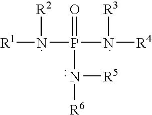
[R1]N(P(N([R4])[R3])(=O)N([R5])[R6])[R2]
